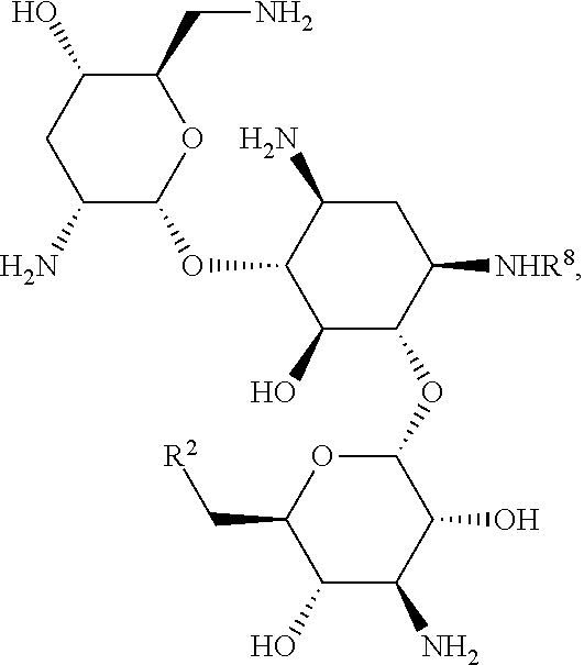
C1(N)C(OC2C(O)C(OC3OC(C[R2])C(O)C(N)C3O)C([NHR8])CC2N)OC(CN)C(O)C1
